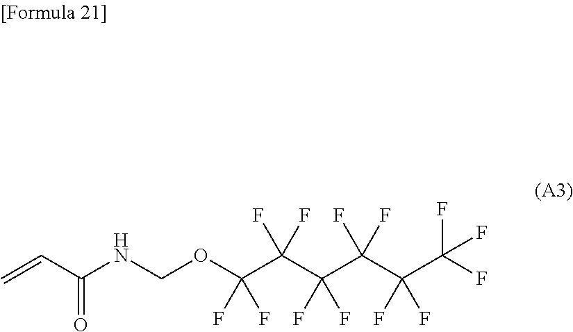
C=CC(NCOC(C(C(C(C(C(F)(F)F)(F)F)(F)F)(F)F)(F)F)(F)F)=O
